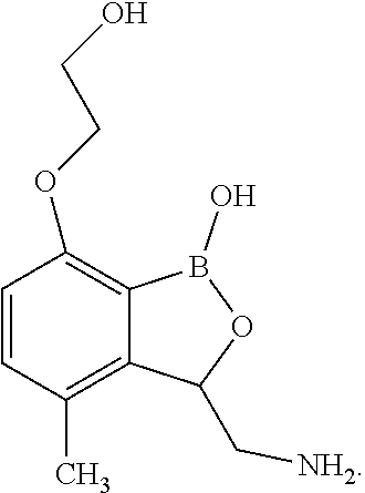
C1=CC(OCCO)=C2C(=C1C)C(C[NH2])OB2O
